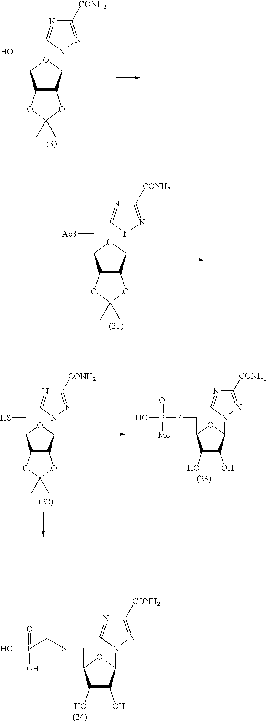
C12C(C(N3C=NC([CONH2])=N3)OC1CO)OC(C)(C)O2.C1(O)C(O)C(N2C=NC([CONH2])=N2)OC1CSCP(O)(=O)O.C12C(C(N3C=NC([CONH2])=N3)OC1C[AcS])OC(C)(C)O2.C1(O)C(O)C(N2C=NC([CONH2])=N2)OC1CSP(O)(=O)[Me].C12C(C(N3C=NC([CONH2])=N3)OC1CS)OC(C)(C)O2
